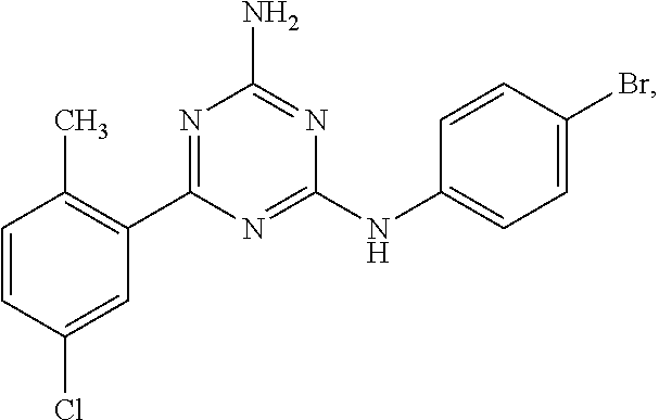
C1=CC(Cl)=CC(C2=NC(N)=NC(NC3=CC=C(Br)C=C3)=N2)=C1C
